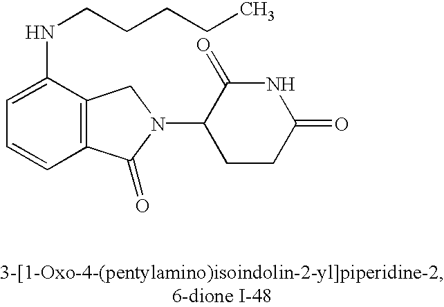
C1(=O)CCC(N2C(=O)C3=C(C2)C(NCCCCC)=CC=C3)C(=O)N1
